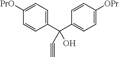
C1(C(C2=CC=C([OPr])C=C2)(C#C)O)=CC=C([PrO])C=C1
